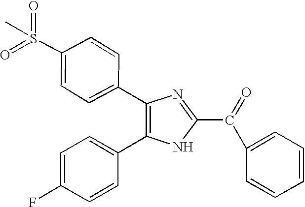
C1(C2=CC=C(S(C)(=O)=O)C=C2)=C(C2=CC=C(F)C=C2)NC(C(=O)C2=CC=CC=C2)=N1
